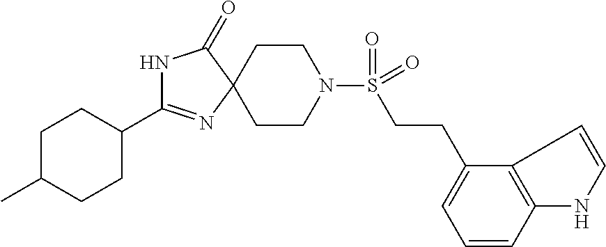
N1C(=O)C2(N=C1C1CCC(C)CC1)CCN(S(=O)(CCC1=CC=CC3=C1C=CN3)=O)CC2
